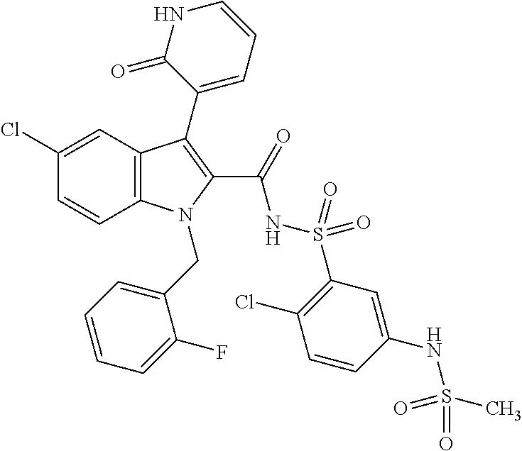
C12=C(C=C(Cl)C=C1)C(C1=CC=CNC1=O)=C(C(=O)NS(C1=C(Cl)C=CC(NS(C)(=O)=O)=C1)(=O)=O)N2CC1=CC=CC=C1F
